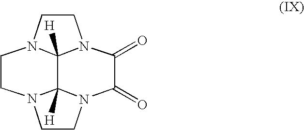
C1CN2C3([H])C4([H])N(CCN4C(=O)C(=O)N13)CC2
